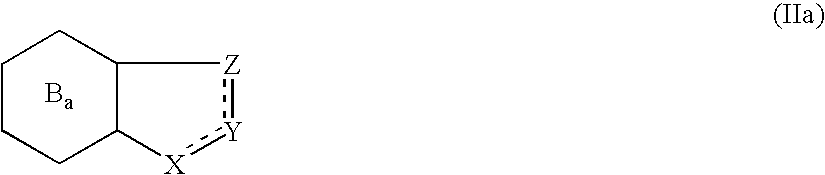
[Ba].C1CCC2C(C1)[Z]:[Y]:[X]2
